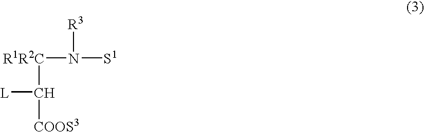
[R1R2C](N([S1])[R3])C([L])[COOS3]
